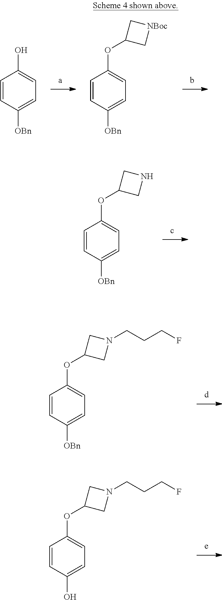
C1=CC([OBn])=CC=C1O.C1=CC([OBn])=CC=C1OC1C[NBoc]C1.C1=CC([OBn])=CC=C1OC1CNC1.C1=CC([OBn])=CC=C1OC1CN(CCCF)C1.C1=CC(O)=CC=C1OC1CN(CCCF)C1
